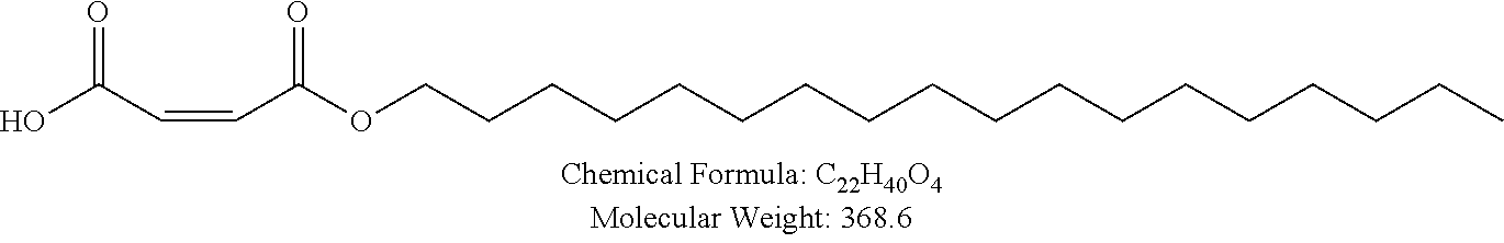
C(C(OCCCCCCCCCCCCCCCCCC)=O)=CC(O)=O
